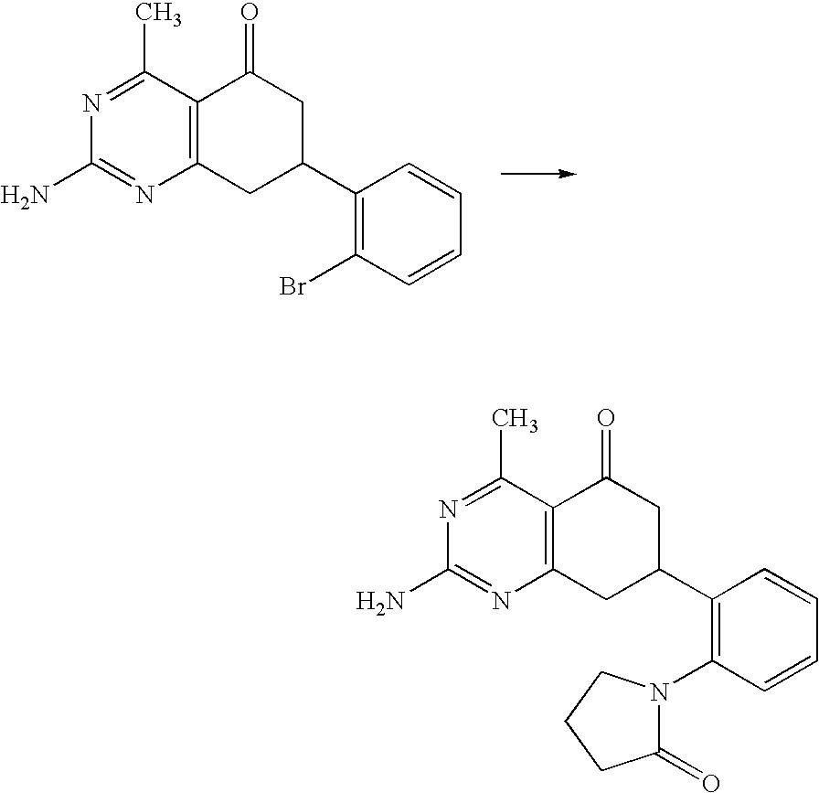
C1(C2CC3=C(C(=O)C2)C(C)=NC(N)=N3)=C(Br)C=CC=C1.C1(C2CC3=C(C(=O)C2)C(C)=NC(N)=N3)=C(N2C(=O)CCC2)C=CC=C1
